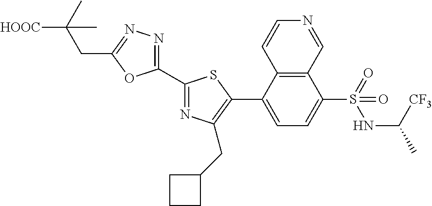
C1(C2=NC(CC3CCC3)=C(C3=CC=C(S(=O)(NC([CF3])C)=O)C4=C3C=CN=C4)S2)=NN=C(CC(C)([HOOC])C)O1
